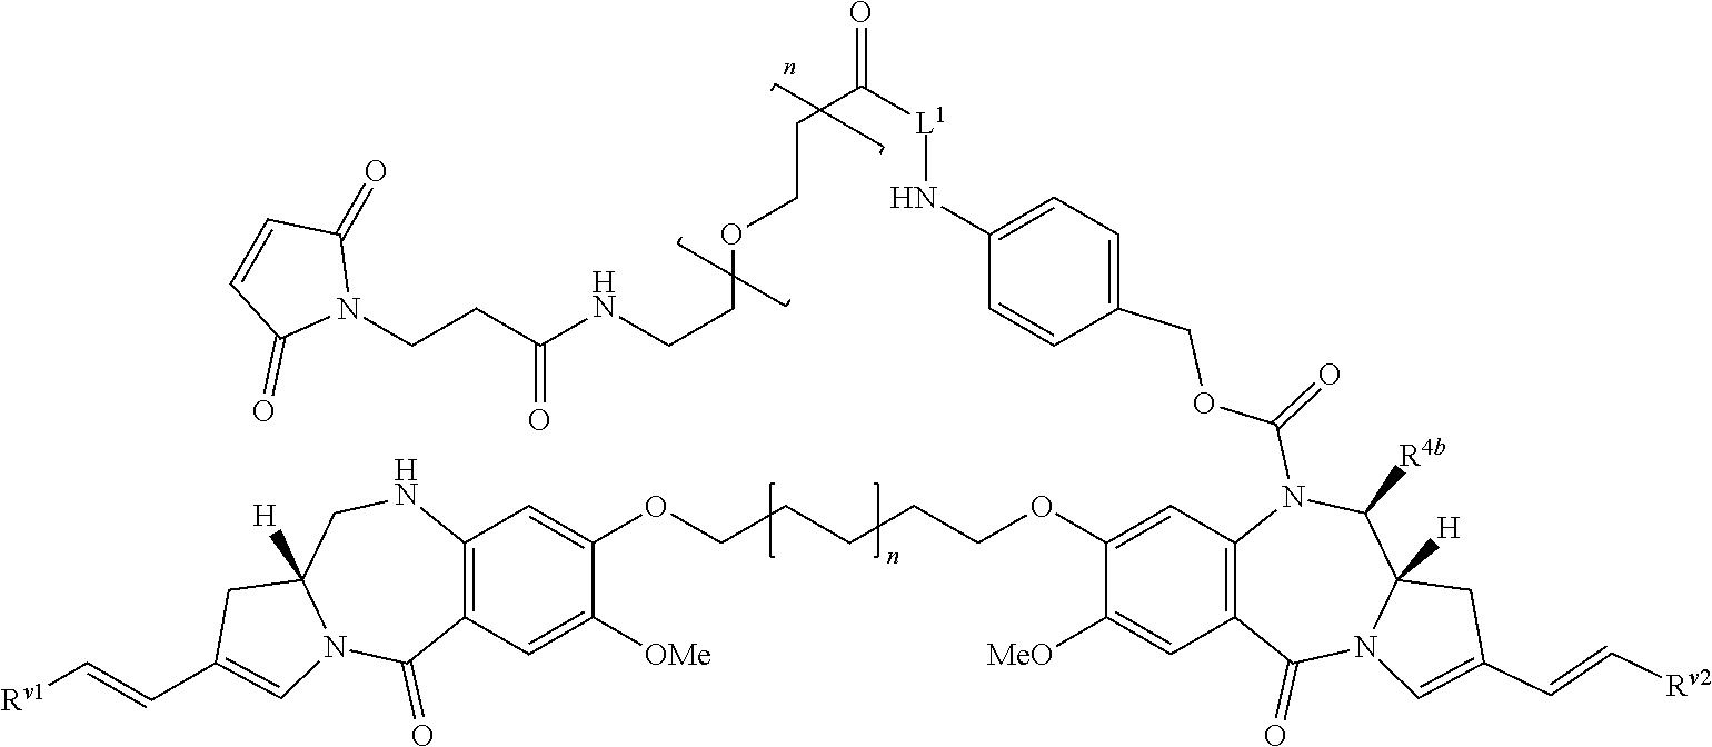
C1=C(OCCCCCOC2=CC3=C(C=C2[OMe])C(=O)N2C([H])(CN3)CC(C=C[Rv1])=C2)C([MeO])=CC2=C1N(C(OCC1=CC=C(N[L1]C(CCOCCNC(CCN3C(=O)C=CC3=O)=O)=O)C=C1)=O)C([R4b])C1([H])N(C2=O)C=C(C=C[Rv2])C1
